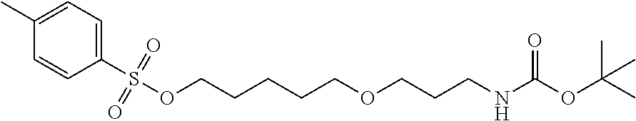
C(CCCCOCCCNC(OC(C)(C)C)=O)OS(C1=CC=C(C)C=C1)(=O)=O
